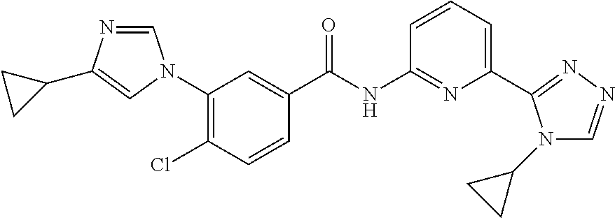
C1(Cl)=C(N2C=NC(C3CC3)=C2)C=C(C(NC2=NC(C3=NN=CN3C3CC3)=CC=C2)=O)C=C1
